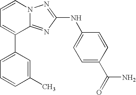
C1=C(C2=CC=CN3C2=NC(NC2=CC=C(C(=O)N)C=C2)=N3)C=C(C)C=C1
